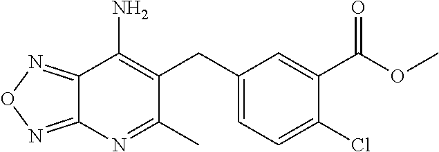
C12=NON=C1N=C(C)C(CC1=CC=C(Cl)C(C(OC)=O)=C1)=C2N
